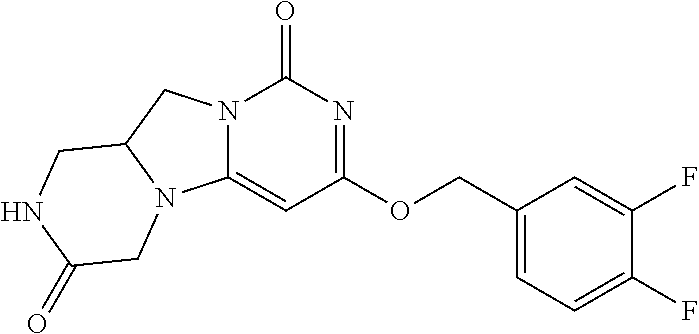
C1(F)=CC=C(COC2=NC(=O)N3C(=C2)N2C(C3)CNC(=O)C2)C=C1F
